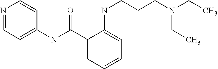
C1=NC=CC(NC(C2=CC=CC=C2NCCCN(CC)CC)=O)=C1
